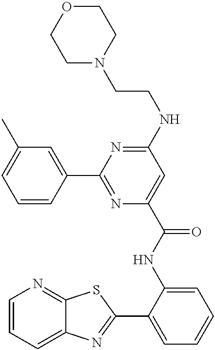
C1=CC=C2C(=N1)SC(C1=CC=CC=C1NC(=O)C1=CC(NCCN3CCOCC3)=NC(C3=CC(C)=CC=C3)=N1)=N2
